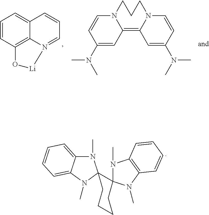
C1=CC2=C3C(=C1)C=CC=N3[Li]O2.C1=C(N(C)C)C=CN2C1=C1N(C=CC(N(C)C)=C1)CCC2.N1(C)C2=CC=CC=C2N(C)C12C1(CCCC2)N(C)C2=C(N1C)C=CC=C2
